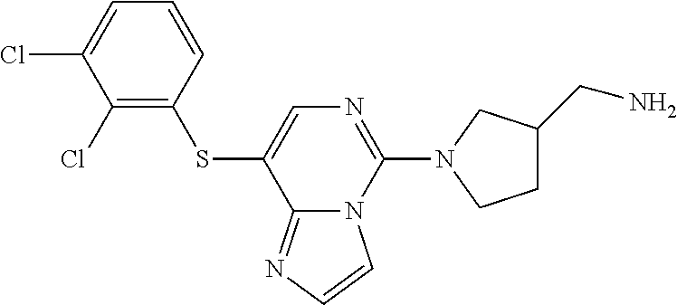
C1(Cl)=CC=CC(SC2=CN=C(N3CCC(CN)C3)N3C2=NC=C3)=C1Cl
